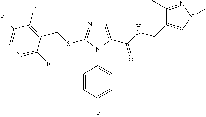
C1=C(C(NCC2=CN(C)N=C2C)=O)N(C2=CC=C(F)C=C2)C(SCC2=C(F)C(F)=CC=C2F)=N1
